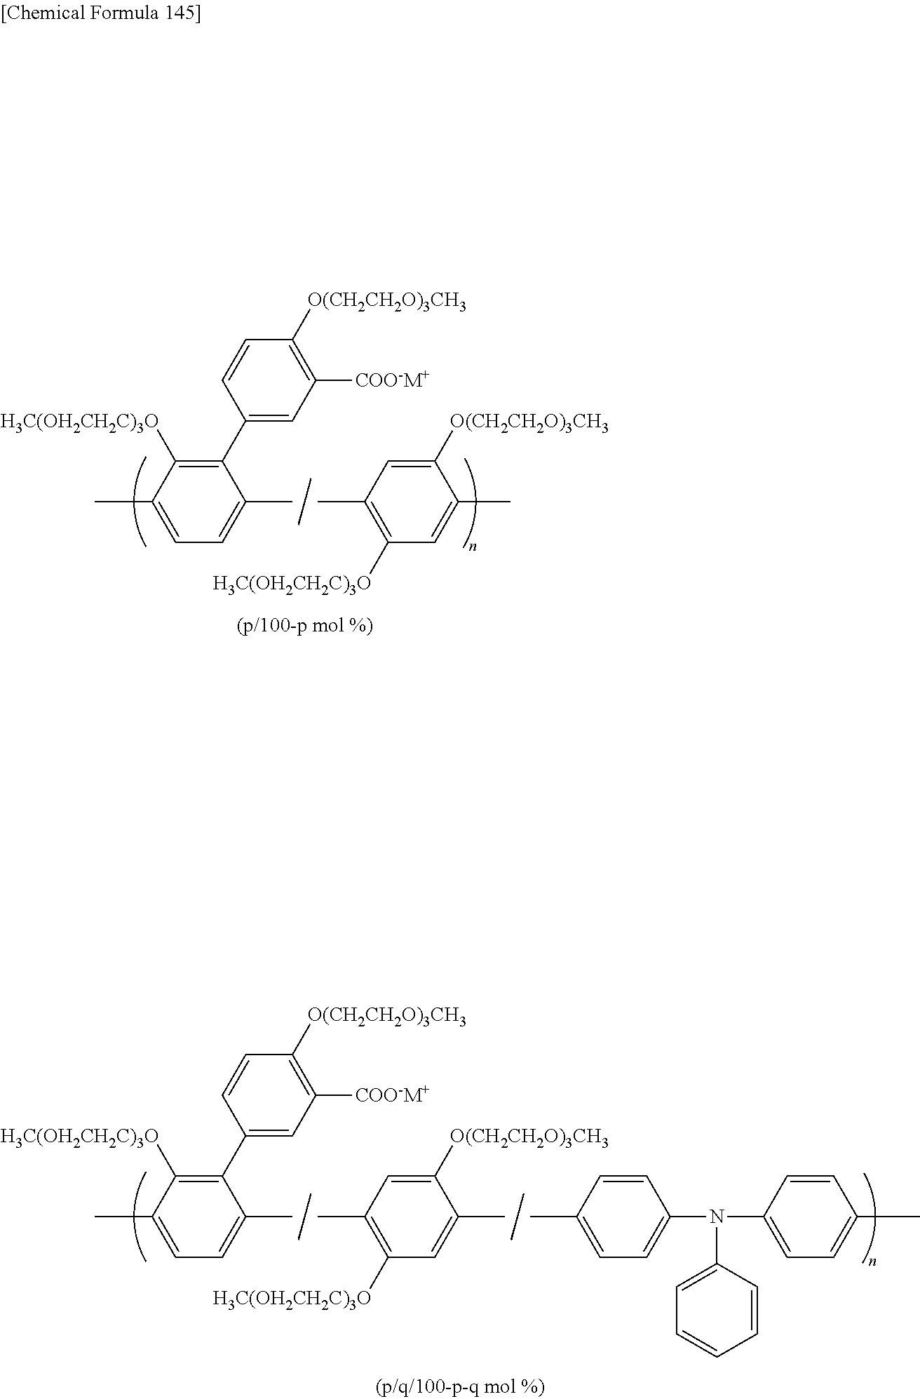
C1=CC([O(CH2CH2O)3CH3])=C([COO-M+])C=C1C1=C([H3C(OH2CH2C)3O])C(C)=CC=C1C.C1([H3C(OH2CH2C)3O])=C(C)C=C([O(CH2CH2O)3CH3])C(C)=C1.C1=CC([O(CH2CH2O)3CH3])=C([COO-M+])C=C1C1=C([H3C(OH2CH2C)3O])C(C)=CC=C1C.C1([H3C(OH2CH2C)3O])=C(C)C=C([O(CH2CH2O)3CH3])C(C)=C1.C1(C)=CC=C(N(C2=CC=C(C)C=C2)C2=CC=CC=C2)C=C1
